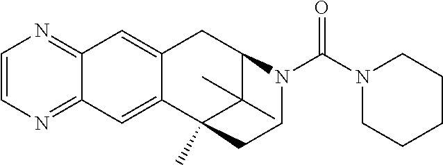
C12=CC3=NC=CN=C3C=C1CC1C(C)(C)C2(C)CCN1C(N1CCCCC1)=O
